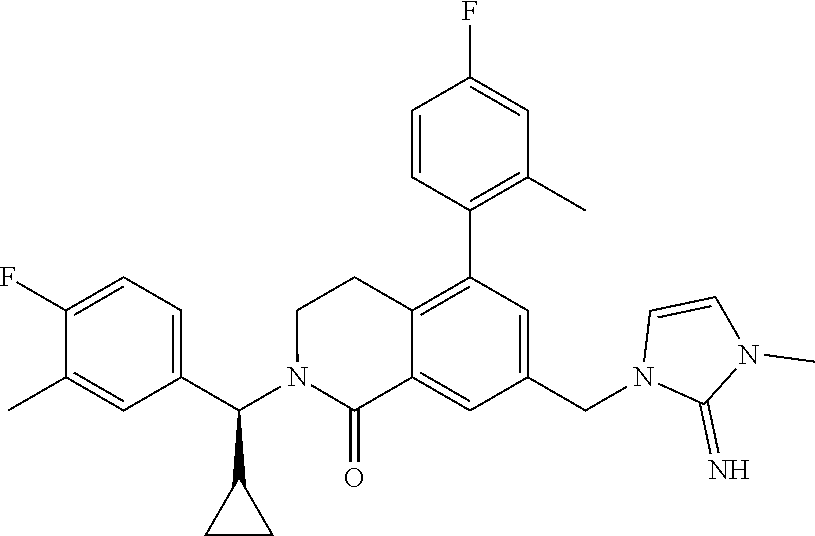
C1(C(N2C(=O)C3=CC(CN4C(=N)N(C)C=C4)=CC(C4=C(C)C=C(F)C=C4)=C3CC2)C2CC2)=CC=C(F)C(C)=C1
